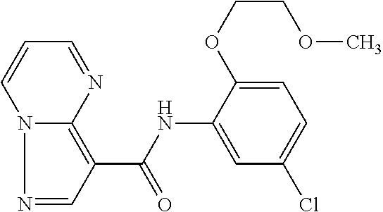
N1=CC(C(=O)NC2=CC(Cl)=CC=C2OCCOC)=C2N1C=CC=N2
